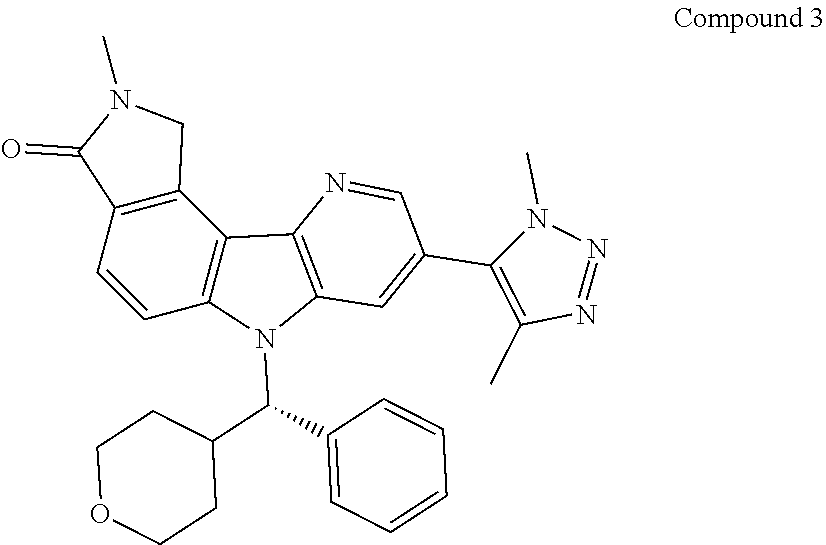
C1=CC2=C(C3=C1C(=O)N(C)C3)C1=C(N2C(C2=CC=CC=C2)C2CCOCC2)C=C(C2=C(C)N=NN2C)C=N1
